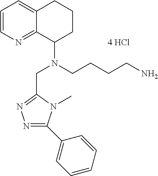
C1=CN=C2C(=C1)CCCC2N(CCCCN)CC1=NN=C(C2=CC=CC=C2)N1C.[4 HCl]
